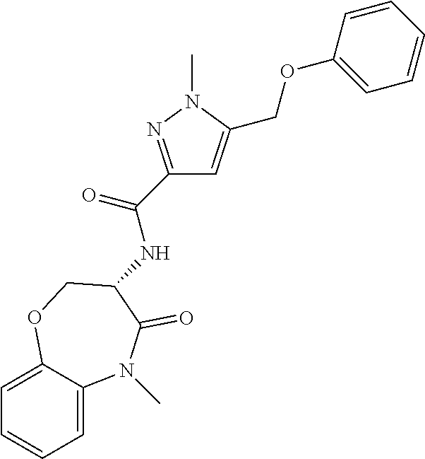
C1=C2C(=CC=C1)N(C)C(=O)C(NC(=O)C1=NN(C)C(COC3=CC=CC=C3)=C1)CO2
